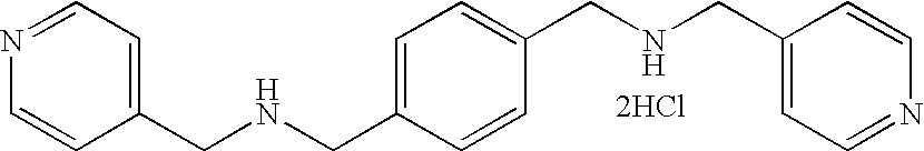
C1(CNCC2=CC=C(CNCC3=CC=NC=C3)C=C2)=CC=NC=C1.[2HCl]
